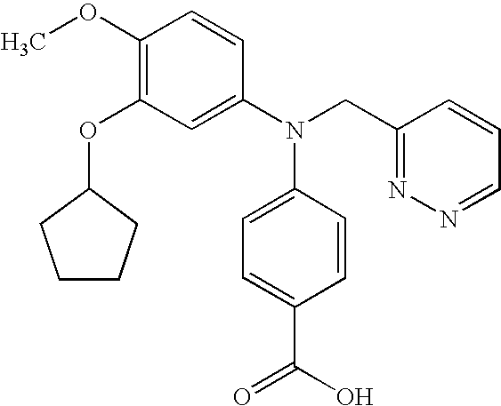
C1(OC)=C(OC2CCCC2)C=C(N(CC2=NN=CC=C2)C2=CC=C(C(=O)O)C=C2)C=C1
